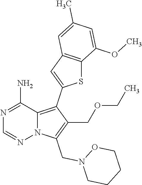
N1=C(N)C2=C(C3=CC4=C(S3)C(OC)=CC(C)=C4)C(COCC)=C(CN3CCCCO3)N2N=C1
